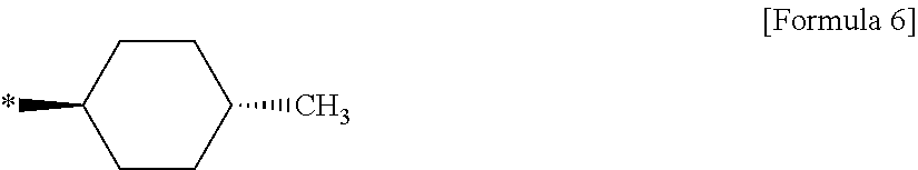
C1CC(C)CCC1*
